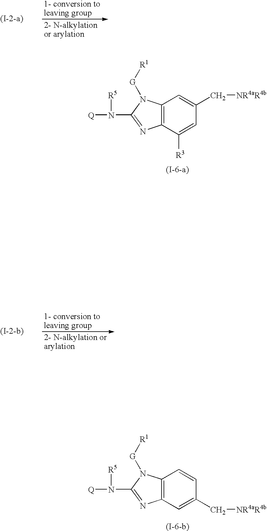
[Q]N([R5])C1=NC2=C(C=C(C[NR4aR4b])C=C2[R3])N1[G][R1].[Q]N([R5])C1=NC2=C(C=CC(C[NR4aR4b])=C2)N1[G][R1]
